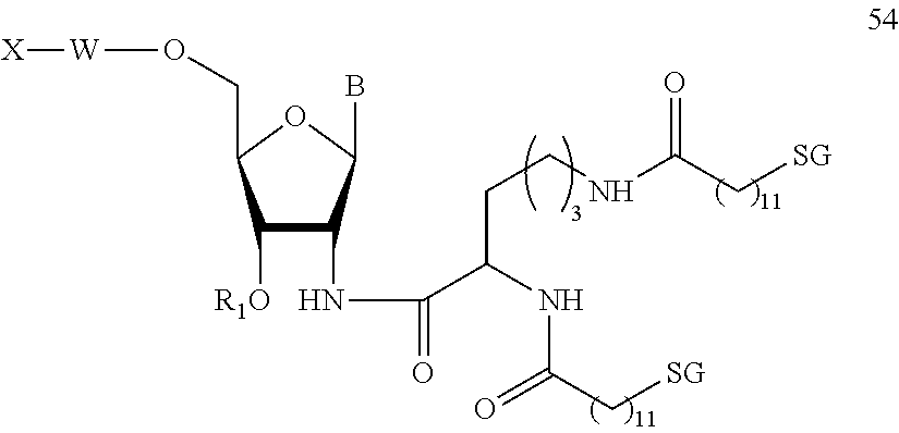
C1([R1O])C(NC(=O)C(NC(C[SG])=O)CCNC(C[SG])=O)C(B)OC1CO[W][X]
